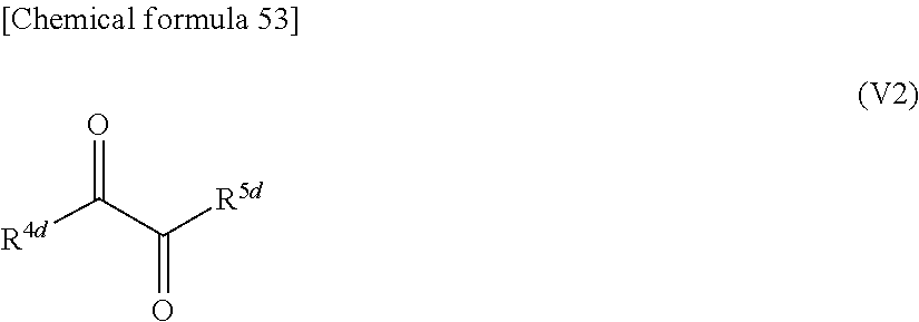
O=C(C([R5d])=O)[R4d]
